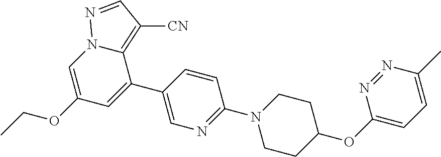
C1=C(OCC)C=C(C2=CN=C(N3CCC(OC4=CC=C(C)N=N4)CC3)C=C2)C2=C([CN])C=NN12
